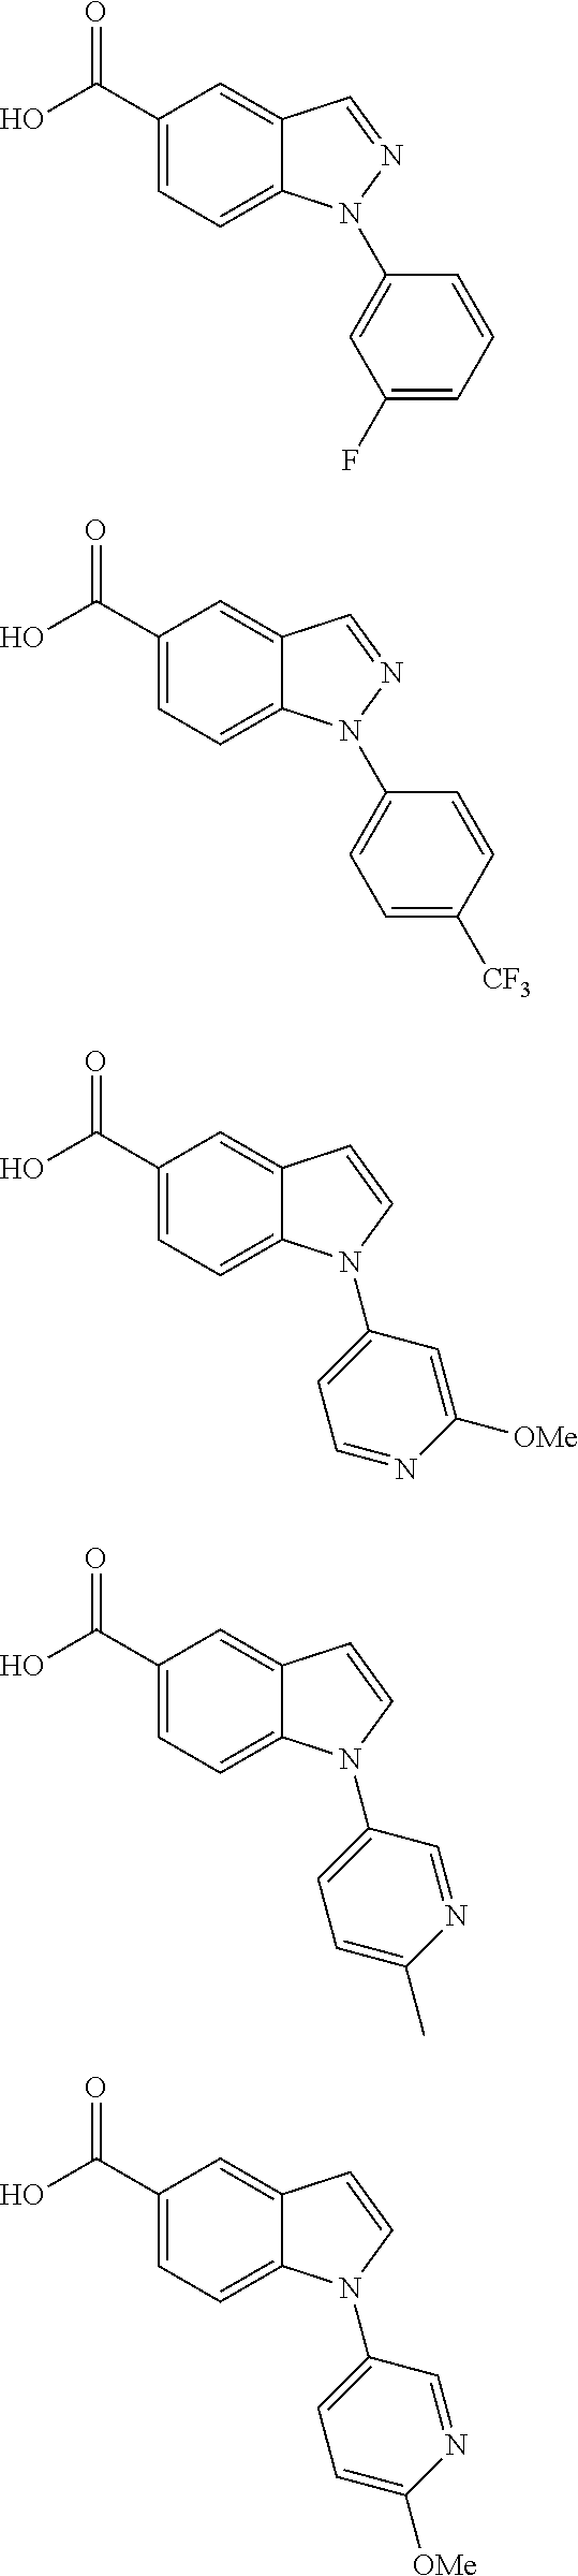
C1(C(=O)O)=CC=C2C(=C1)C=NN2C1=CC(F)=CC=C1.C1(C(=O)O)=CC=C2C(=C1)C=NN2C1=CC=C([CF3])C=C1.C1(C(=O)O)=CC=C2C(=C1)C=CN2C1=CC=NC([OMe])=C1.C1(C(=O)O)=CC=C2C(=C1)C=CN2C1=CC=C(C)N=C1.C1(C(=O)O)=CC=C2C(=C1)C=CN2C1=CC=C([OMe])N=C1
